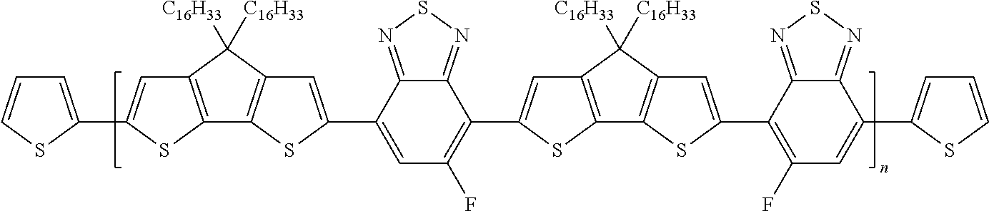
C1=C(C2=CC3=C(S2)C2=C(C3([C16H33])[C16H33])C=C(C3=CC(F)=C(C4=CC5=C(S4)C4=C(C5([C16H33])[C16H33])C=C(C5=C(F)C=C(C6=CC=CS6)C6=NSN=C56)S4)C4=NSN=C34)S2)SC=C1
